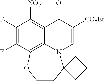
FC1=C(F)C([NO2])=C2C3=C1OCCC1(N3C=C([CO2Et])C2=O)CCC1
